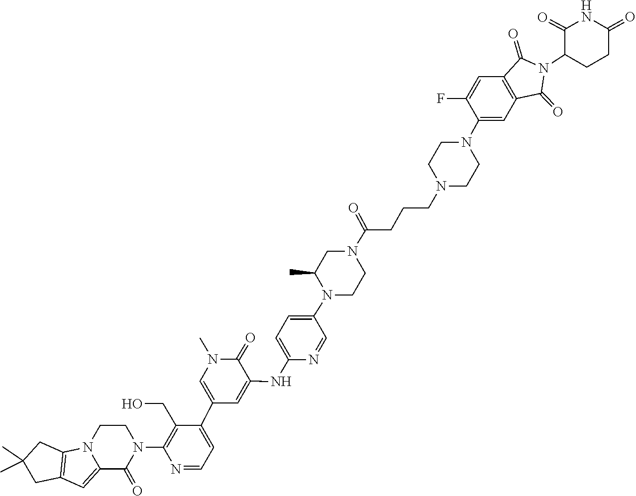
C1=C(N2C(C)CN(C(=O)CCCN3CCN(C4=CC5=C(C=C4F)C(=O)N(C4CCC(=O)NC4=O)C5=O)CC3)CC2)C=NC(NC2=CC(C3=CC=NC(N4C(=O)C5=CC6=C(CC(C)(C)C6)N5CC4)=C3CO)=CN(C)C2=O)=C1
